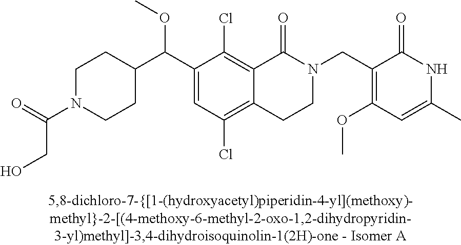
C12=C(Cl)C=C(C(C3CCN(C(=O)CO)CC3)OC)C(Cl)=C1C(=O)N(CC1=C(OC)C=C(C)NC1=O)CC2
